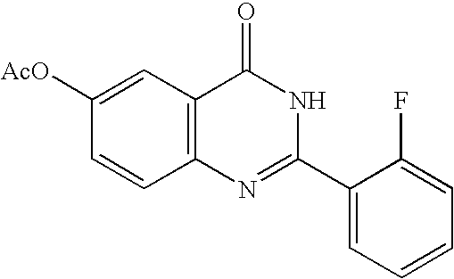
C1=CC=C(F)C(C2=NC3=C(C(=O)N2)C=C([AcO])C=C3)=C1
